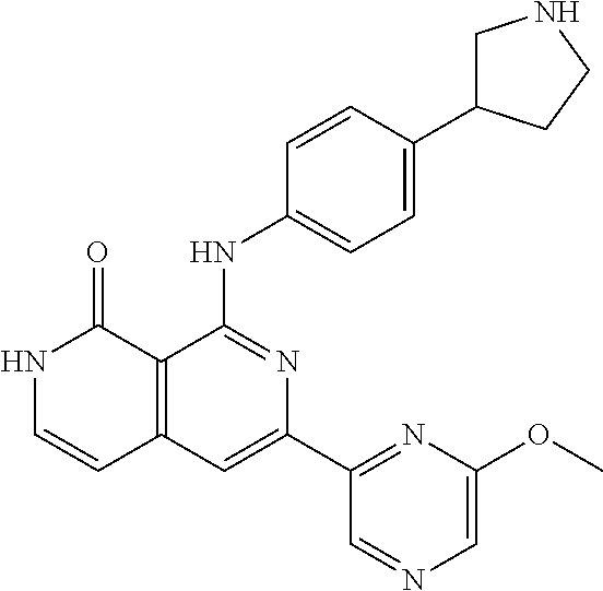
C1=CC(NC2=NC(C3=NC(OC)=CN=C3)=CC3=C2C(=O)NC=C3)=CC=C1C1CNCC1
